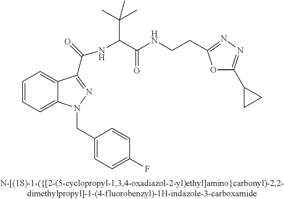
C1=CC=C2C(=C1)C(C(=O)NC(C(C)(C)C)C(NCCC1=NN=C(C3CC3)O1)=O)=NN2CC1=CC=C(F)C=C1
